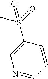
CS(C1=CN=CC=C1)(=O)=O
